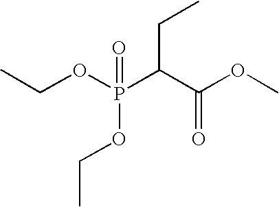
CCOP(C(C(OC)=O)CC)(=O)OCC
